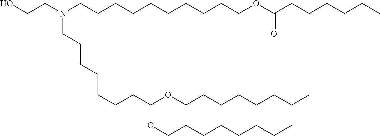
C(CCCC)CCCOC(OCCCCCCCC)CCCCCCCN(CCCCCCCCCCOC(=O)CCCCCC)CCO
